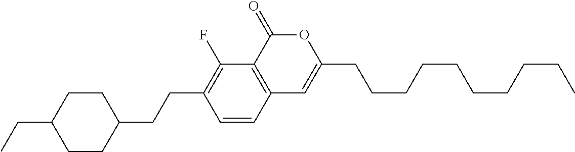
C12=C(C(=O)OC(CCCCCCCCCC)=C1)C(F)=C(CCC1CCC(CC)CC1)C=C2
